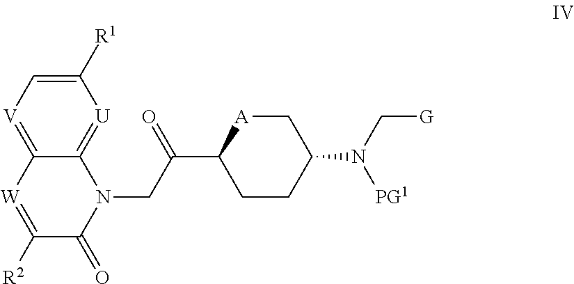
C1([R2])=[W]C2=[V]C=C([R1])[U]=C2N(CC(=O)C2CCC(N([PG1])C[G])C[A]2)C1=O
